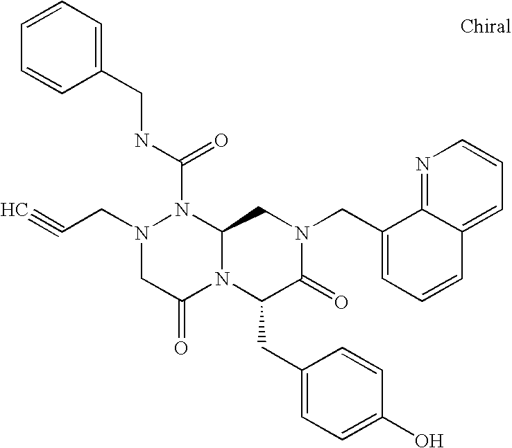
N(C(N1N(CC#C)CC(=O)N2C1CN(CC1=CC=CC3=CC=CN=C13)C(=O)C2CC1=CC=C(O)C=C1)=O)CC1=CC=CC=C1
